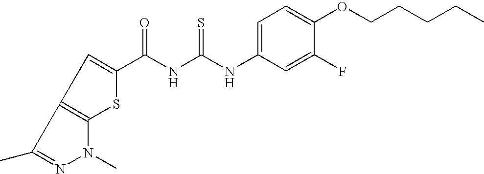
N(C(NC(=O)C1=CC2=C(S1)N(C)N=C2C)=S)C1=CC=C(OCCCCC)C(F)=C1
